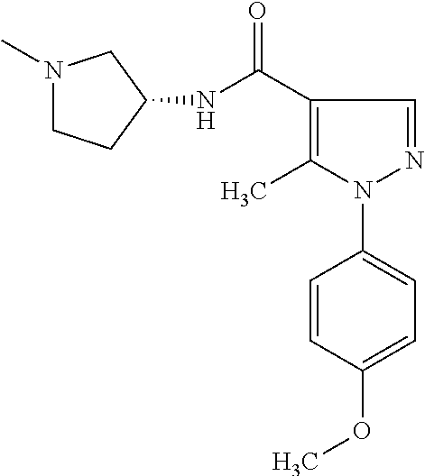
N1(C)CCC(NC(C2=C(C)N(C3=CC=C(OC)C=C3)N=C2)=O)C1
